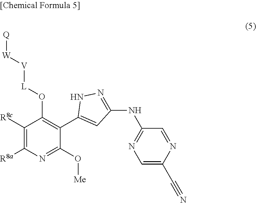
[Q][W][V][L]OC1=C(C2=CC(NC3=NC=C(C#N)N=C3)=NN2)C(O[Me])=NC([R8a])=C1[R8c]
